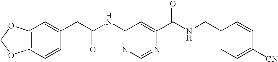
C12=C(C=CC(CC(NC3=NC=NC(C(NCC4=CC=C([CN])C=C4)=O)=C3)=O)=C1)OCO2
